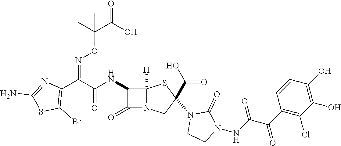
C(=O)(NC1C(=O)N2C1([H])SC(N1CCN(NC(C(C3=C(Cl)C(O)=C(O)C=C3)=O)=O)C1=O)(C(O)=O)C2)C(C1=C(Br)SC(N)=N1)=NOC(C(O)=O)(C)C
